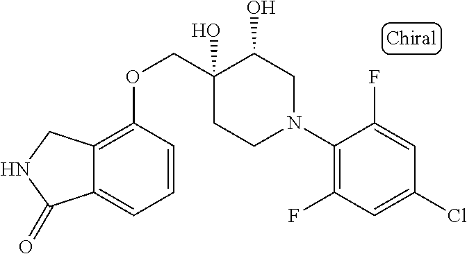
C1(N2CC(O)C(O)(COC3=C4C(=CC=C3)C(=O)NC4)CC2)=C(F)C=C(Cl)C=C1F
